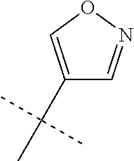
C1(C(C)(C)C)=CON=C1
